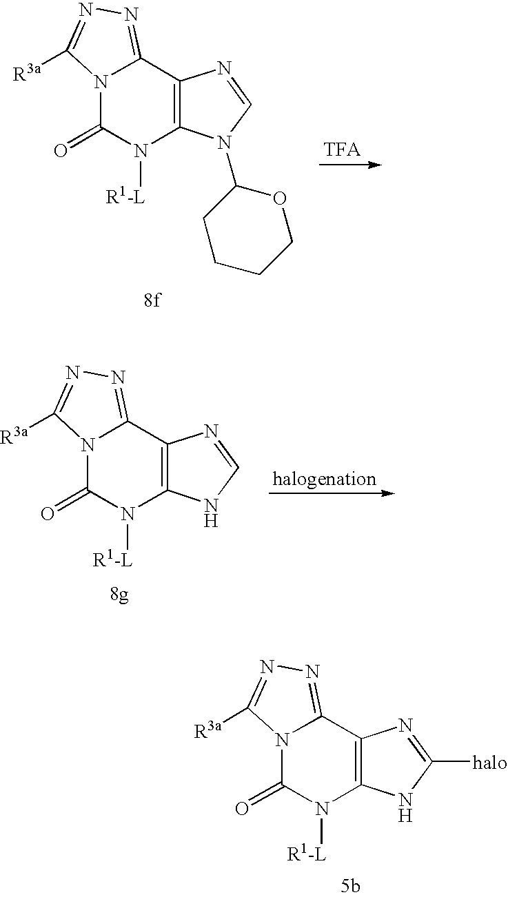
C12=C(NC([halo])=N1)N([R1-L])C(=O)N1C2=NN=C1[R3a].C12=C(N(C3CCCCO3)C=N1)N([R1-L])C(=O)N1C2=NN=C1[R3a].C12=C(NC=N1)N([R1-L])C(=O)N1C2=NN=C1[R3a]
